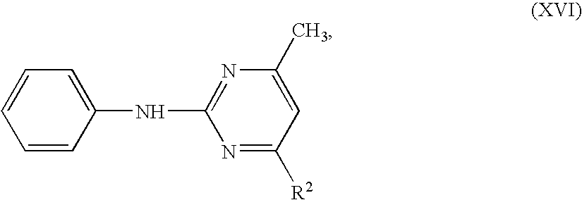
C1=CC(NC2=NC(C)=CC([R2])=N2)=CC=C1
